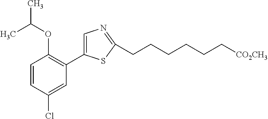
C1=CC(Cl)=CC(C2=CN=C(CCCCCC[CO2CH3])S2)=C1OC(C)C
